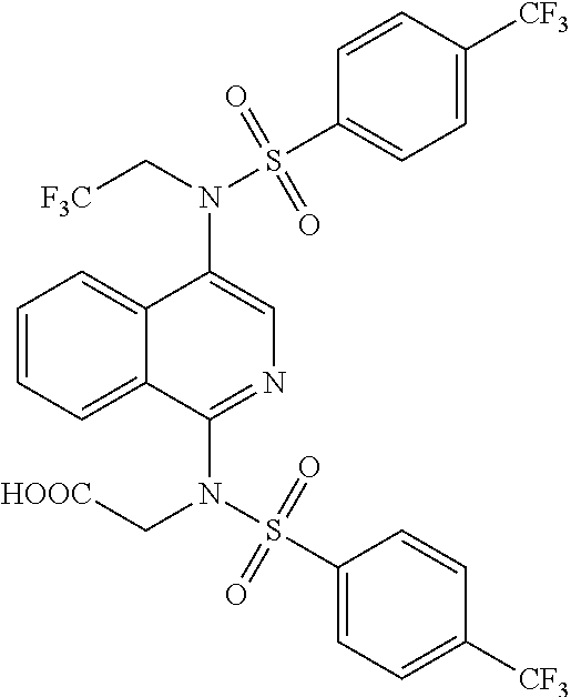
N(C1=CN=C(N(S(C2=CC=C([CF3])C=C2)(=O)=O)C[HOOC])C2=CC=CC=C12)(C[F3C])S(C1=CC=C([CF3])C=C1)(=O)=O
